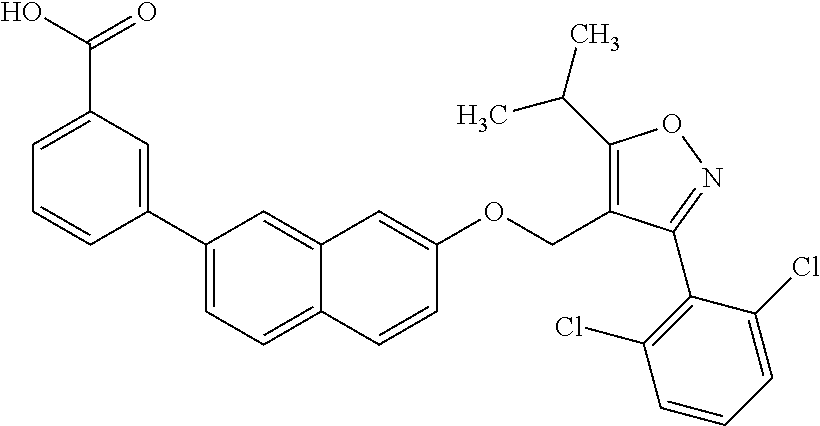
C1(C2=CC(C(O)=O)=CC=C2)=CC=C2C(=C1)C=C(OCC1=C(C(C)C)ON=C1C1=C(Cl)C=CC=C1Cl)C=C2
